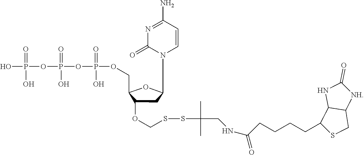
C1C(OCSSC(C)(C)CNC(CCCCC2SCC3C2NC(=O)[NH]3)=O)C(COP(OP(=O)(O)OP(O)(=O)O)(O)=O)OC1N1C=CC(N)=NC1=O
